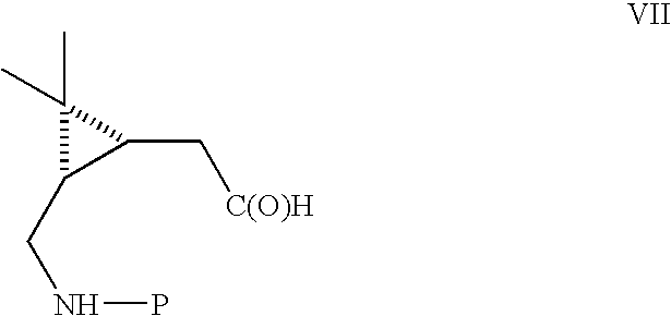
C(NP)C1C(C[C(O)H])C1(C)C
